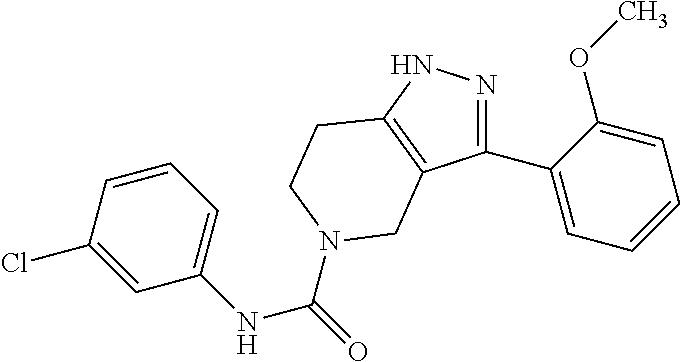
N1=C(C2=CC=CC=C2OC)C2=C(N1)CCN(C(=O)NC1=CC=CC(Cl)=C1)C2
